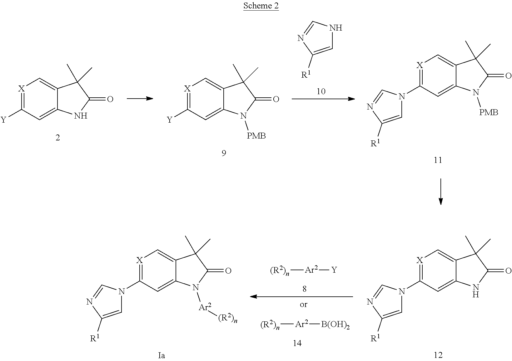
[X]1=C([Y])C=C2C(=C1)C(C)(C)C(=O)N2.C1=C([R1])N=CN1.[X]1=C(N2C=C([R1])N=C2)C=C2C(=C1)C(C)(C)C(=O)N2[PMB].[X]1=C([Y])C=C2C(=C1)C(C)(C)C(=O)N2[PMB].[(R2)n][Ar2][Y].[(R2)n][Ar2][B(OH)2].[X]1=C(N2C=C([R1])N=C2)C=C2C(=C1)C(C)(C)C(=O)N2[Ar2][(R2)n].[X]1=C(N2C=C([R1])N=C2)C=C2C(=C1)C(C)(C)C(=O)N2
